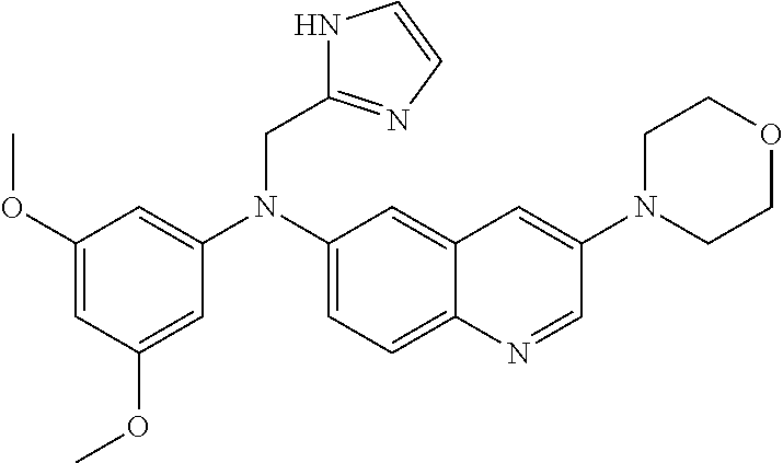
C1(OC)=CC(OC)=CC(N(C2=CC=C3C(=C2)C=C(N2CCOCC2)C=N3)CC2=NC=CN2)=C1
